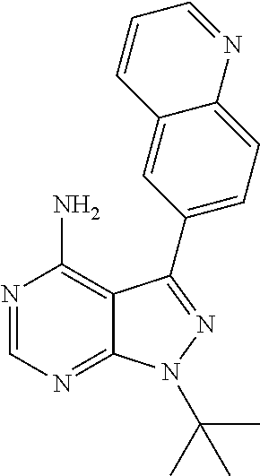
C12=NC=NC(N)=C1C(C1=CC=C3C(=C1)C=CC=N3)=NN2C(C)(C)C
